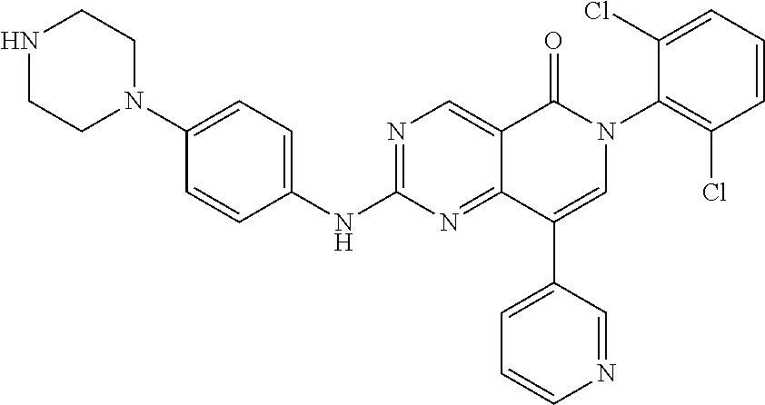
N1CCN(C2=CC=C(NC3=NC=C4C(=N3)C(C3=CC=CN=C3)=CN(C3=C(Cl)C=CC=C3Cl)C4=O)C=C2)CC1
